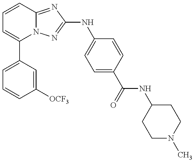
C1=C(C2=CC=CC3=NC(NC4=CC=C(C(=O)NC5CCN(C)CC5)C=C4)=NN23)C=C([OCF3])C=C1
